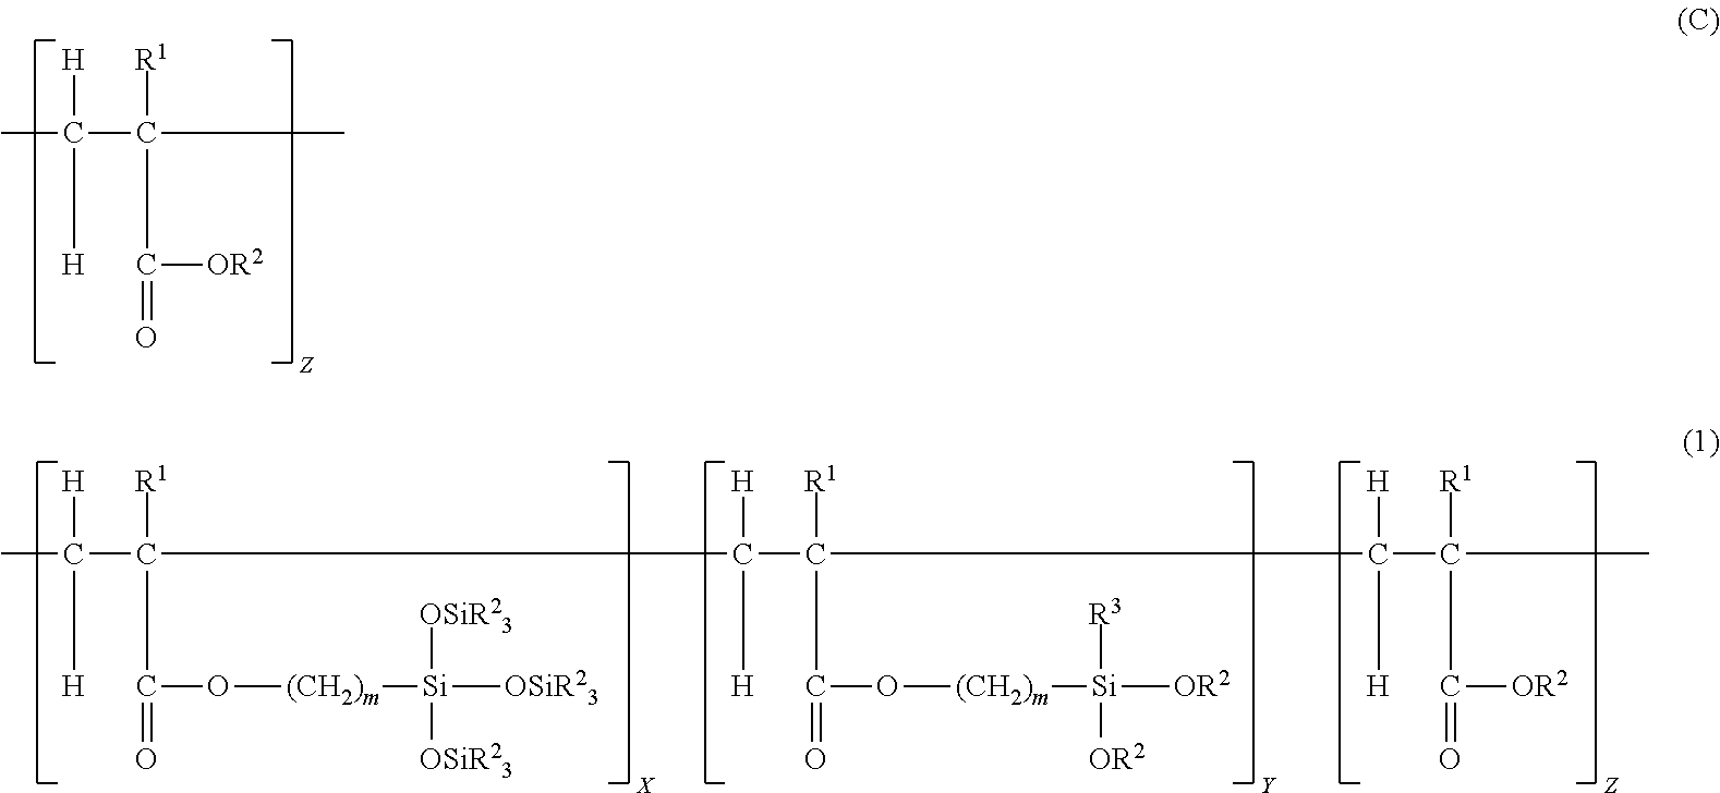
CC(C(C)([R1])C(=O)[OR2])([H])[H].CC(C([R1])(C(=O)O[(CH2)m][Si]([OSiR23])([OSiR23])[OSiR23])CC(C([R1])(C(=O)O[(CH2)m][Si]([OR2])([R3])[OR2])CC(C(C)([R1])C(=O)[OR2])([H])[H])([H])[H])([H])[H]
